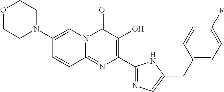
O1CCN(C2=CN3C(=NC(C4=NC=C(CC5=CC=C(F)C=C5)N4)=C(O)C3=O)C=C2)CC1
